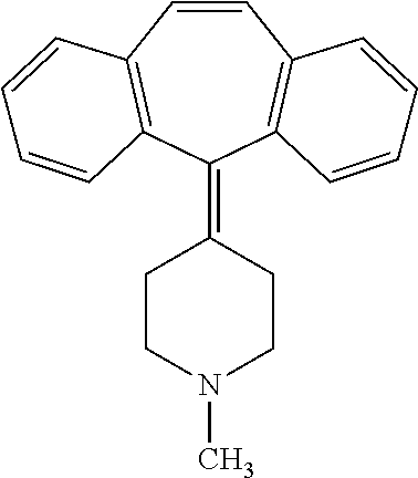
C1=CC2=C(C(=C3CCN(C)CC3)C3=C1C=CC=C3)C=CC=C2
